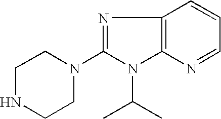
N1CCN(C2=NC3=C(N2C(C)C)N=CC=C3)CC1
